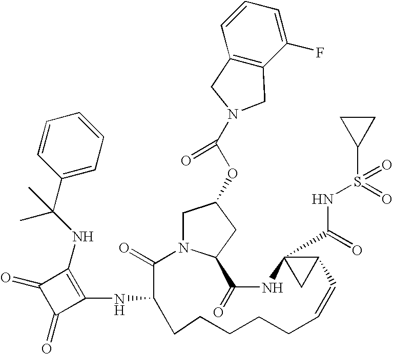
C1N2C(CC1OC(N1CC3=C(C(F)=CC=C3)C1)=O)C(=O)NC1(C(=O)NS(=O)(C3CC3)=O)CC1C=CCCCCCC(NC1=C(NC(C3=CC=CC=C3)(C)C)C(=O)C1=O)C2=O
